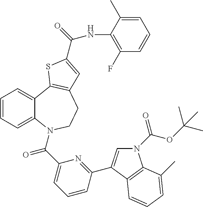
C1=CC=C2C(=C1)C1=C(CCN2C(C2=CC=CC(C3=CN(C(=O)OC(C)(C)C)C4=C3C=CC=C4C)=N2)=O)C=C(C(=O)NC2=C(F)C=CC=C2C)S1
